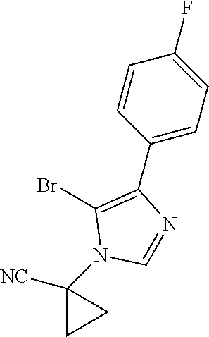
C1(Br)=C(C2=CC=C(F)C=C2)N=CN1C1([NC])CC1
